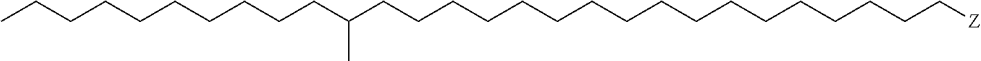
C(CC(CCCCCCCCCCCCCCCCC[Z])C)CCCCCCCC
